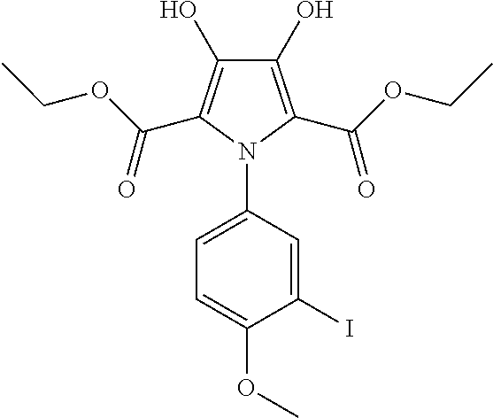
C1(O)=C(C(OCC)=O)N(C2=CC=C(OC)C(I)=C2)C(C(OCC)=O)=C1O
